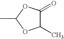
CC1OC(C)C(=O)O1
